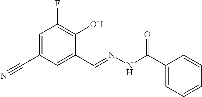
C1=C(C#N)C=C(C=NNC(C2=CC=CC=C2)=O)C(O)=C1F
